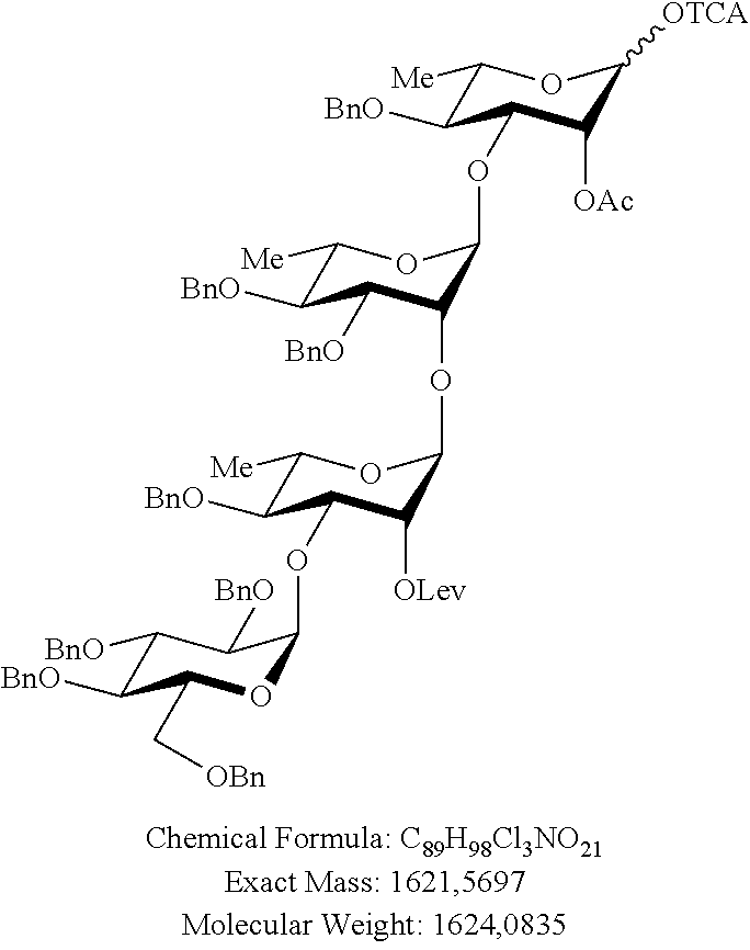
C1([BnO])C([BnO])C(C[OBn])OC(OC2C([BnO])C([Me])OC(OC3C([BnO])C([BnO])C([Me])OC3OC3C([BnO])C([Me])OC([OTCA])C3[OAc])C2[OLev])C1[BnO]
